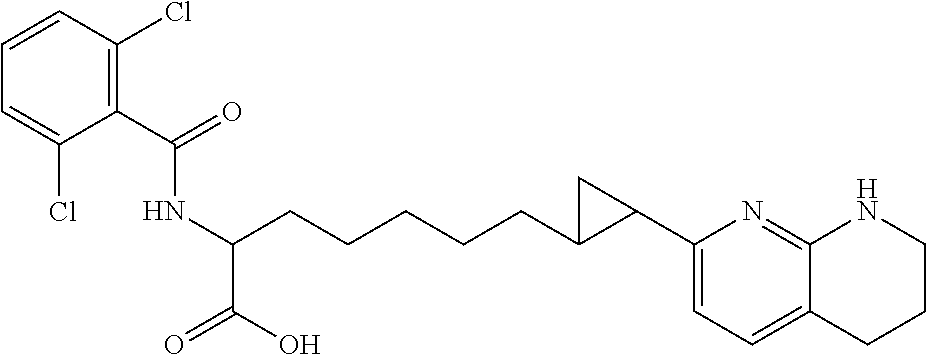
C(C1=C(Cl)C=CC=C1Cl)(=O)NC(CCCCCC1C(C2=CC=C3C(=N2)NCCC3)C1)C(=O)O
